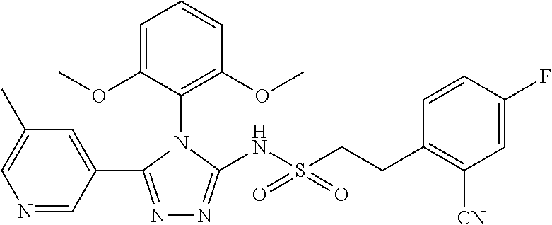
N1=CC(C2=NN=C(NS(CCC3=C([CN])C=C(F)C=C3)(=O)=O)N2C2=C(OC)C=CC=C2OC)=CC(C)=C1
